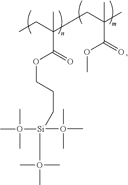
CCC(CC(C)(C)C(=O)OC)(C(=O)OCCC[Si](O(C)(C)C)(O(C)(C)C)O(C)(C)C)C
